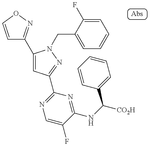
C1=CON=C1C1=CC(C2=NC=C(F)C(NC(C3=CC=CC=C3)[CO2H])=N2)=NN1CC1=CC=CC=C1F
